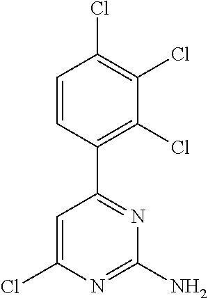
C1=C(Cl)N=C(N)N=C1C1=C(Cl)C(Cl)=C(Cl)C=C1
